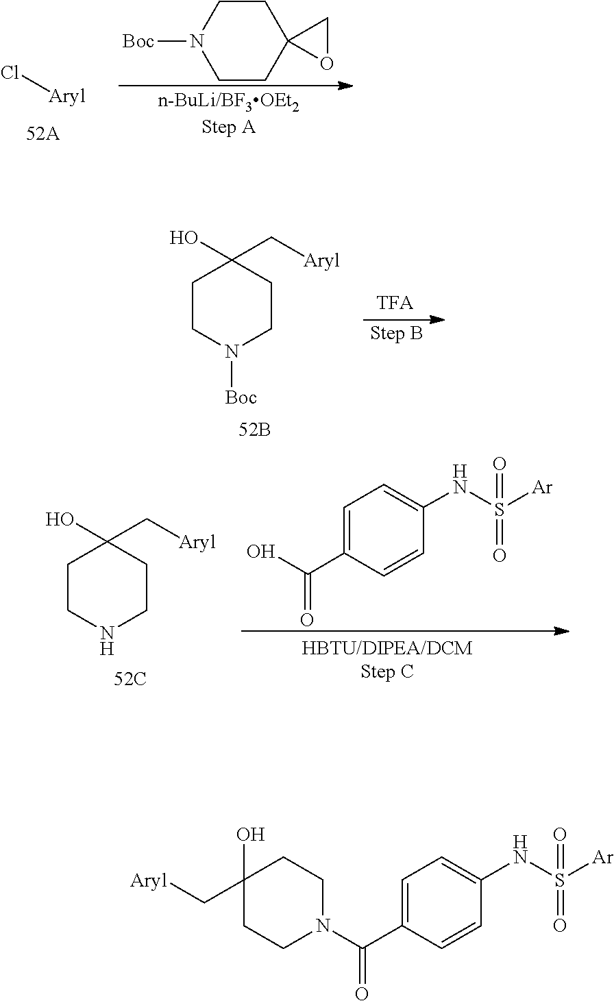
C1CN([Boc])CCC12OC2.Cl[Aryl].C1CN([Boc])CCC1(O)C[Aryl].C1=C(C(O)=O)C=CC(NS([Ar])(=O)=O)=C1.C1CNCCC1(O)C[Aryl].C1=C(C(N2CCC(O)(C[Aryl])CC2)=O)C=CC(NS([Ar])(=O)=O)=C1
